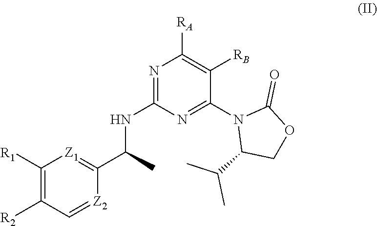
C1([R1])=C([R2])C=[Z2]C(C(NC2=NC([RA])=C([RB])C(N3C(C(C)C)COC3=O)=N2)C)=[Z1]1
